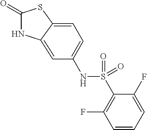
C1(=O)NC2=CC(NS(C3=C(F)C=CC=C3F)(=O)=O)=CC=C2S1
